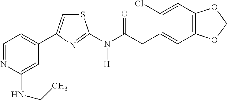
C1=NC(NCC)=CC(C2=CSC(N(C(CC3=CC4=C(C=C3Cl)OCO4)=O)[H])=N2)=C1
